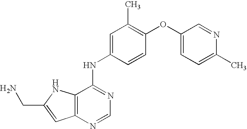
NCC1=CC2=C(N1)C(NC1=CC(C)=C(OC3=CC=C(C)N=C3)C=C1)=NC=N2
